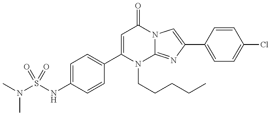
S(NC1=CC=C(C2=CC(=O)N3C(=NC(C4=CC=C(Cl)C=C4)=C3)N2CCCCC)C=C1)(N(C)C)(=O)=O
